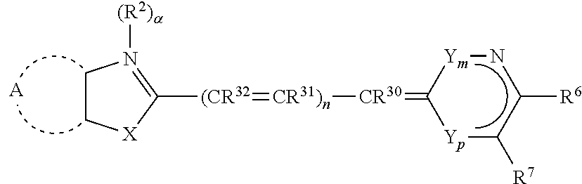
C1C[X]C([(CR32]=[CR31)n][CR30]=C2[Yp]C([R7])C([R6])N[Ym]2)=N1[(R2)a].[A]
